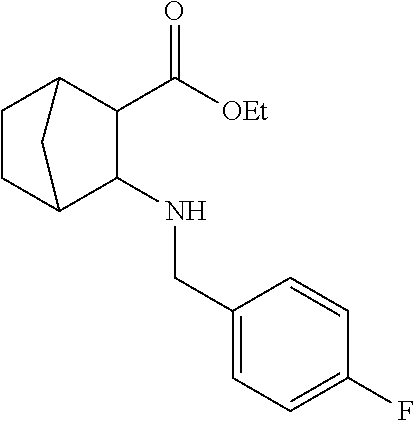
N(CC1=CC=C(F)C=C1)C1C(C([OEt])=O)C2CCC1C2
